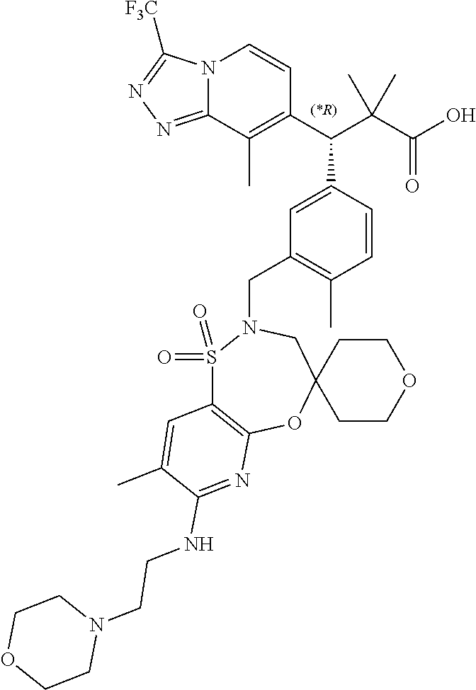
C1COCCC12CN(CC1=C(C)C=CC(C(C3=C(C)C4=NN=C([F3C])N4C=C3)C(C(O)=O)(C)C)=C1)S(=O)(=O)C1=C(O2)N=C(NCCN2CCOCC2)C(C)=C1
